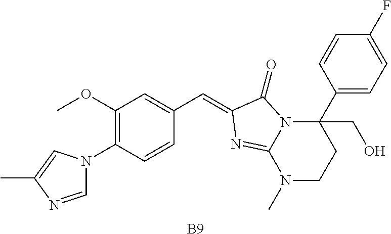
C1=NC(C)=CN1C1=C(OC)C=C(C=C2C(=O)N3C(C4=CC=C(F)C=C4)(CO)CCN(C)C3=N2)C=C1.[B9]
